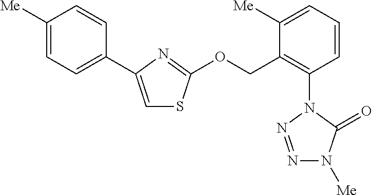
C1=C(C2=CC=C([Me])C=C2)N=C(OCC2=C(N3N=NN([Me])C3=O)C=CC=C2[Me])S1
